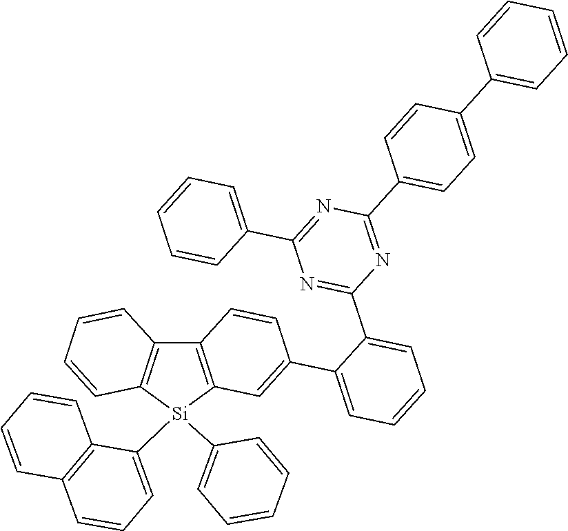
C12=C([Si](C3=CC=CC4=C3C=CC=C4)(C3=CC=CC=C3)C3=C1C=CC(C1=CC=CC=C1C1=NC(C4=CC=CC=C4)=NC(C4=CC=C(C5=CC=CC=C5)C=C4)=N1)=C3)C=CC=C2
